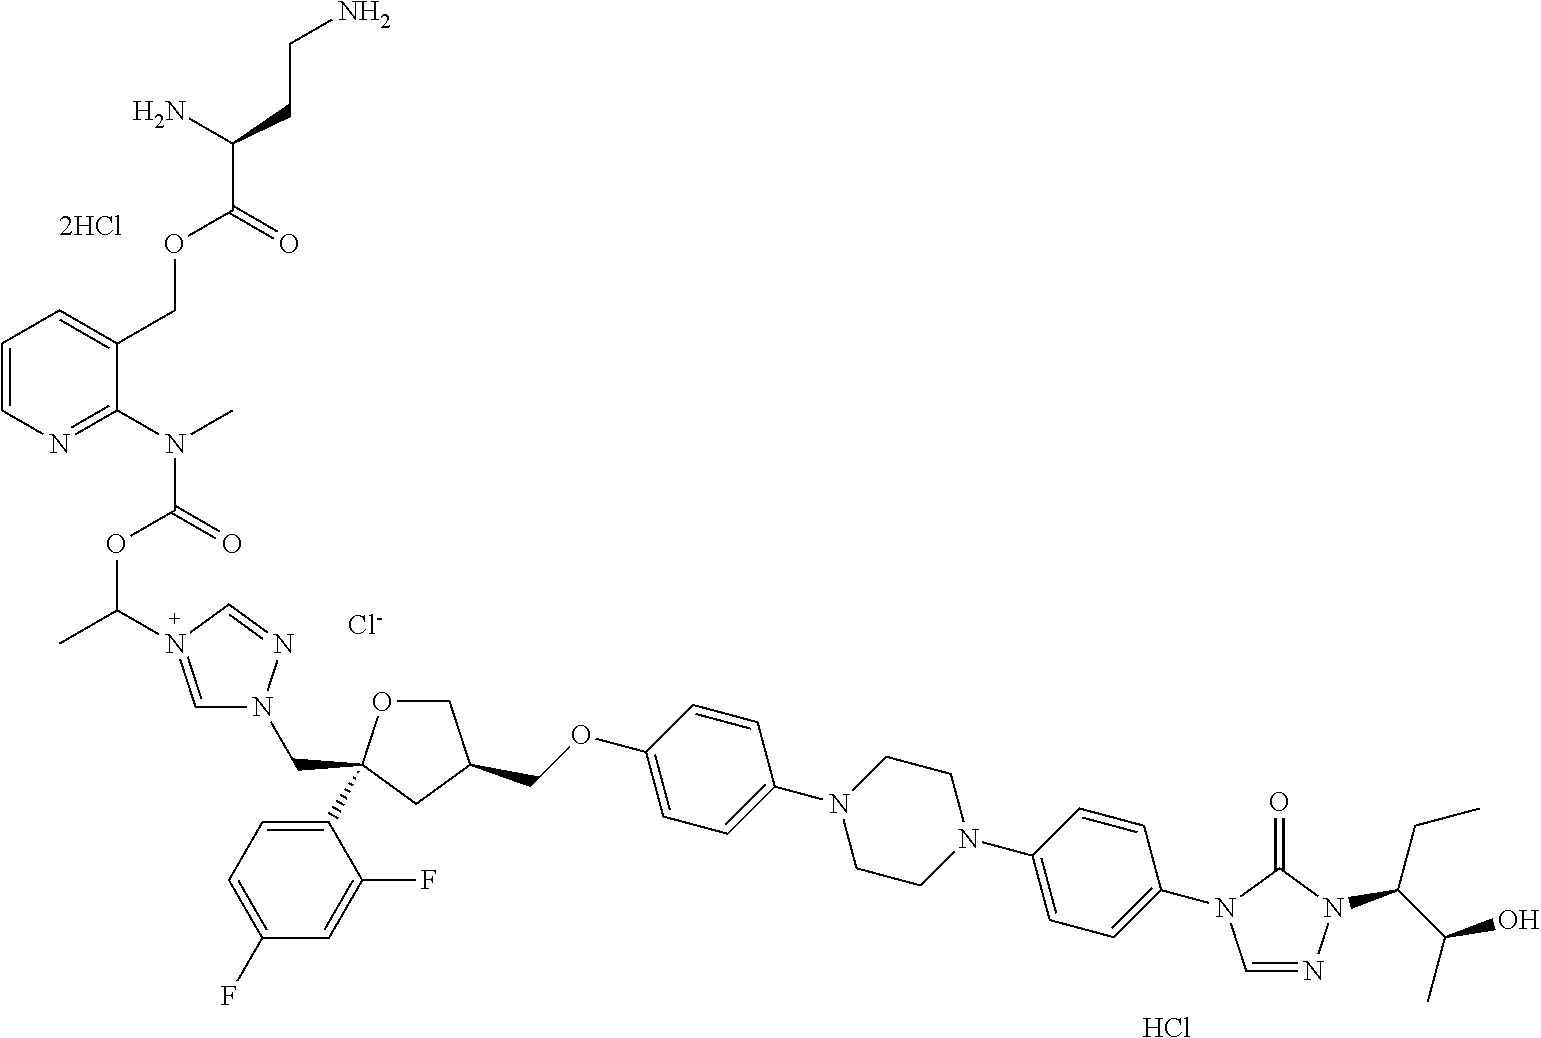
Cl.C(OC1=CC=C(N2CCN(C3=CC=C(N4C=NN(C(CC)C(O)C)C4=O)C=C3)CC2)C=C1)C1COC(C2=CC=C(F)C=C2F)(CN2C=N(C(OC(=O)N(C3=NC=CC=C3COC(C(N)CCN)=O)C)C)C=N2)C1.[Cl-]
